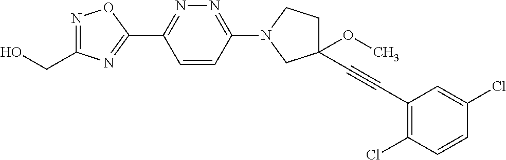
OCC1=NOC(C2=NN=C(N3CCC(OC)(C#CC4=C(Cl)C=CC(Cl)=C4)C3)C=C2)=N1
